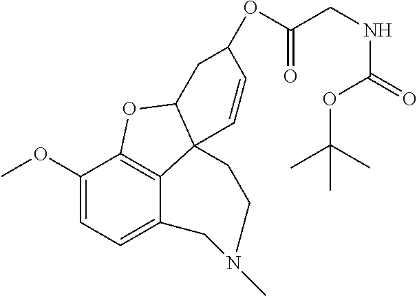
C1(OC)=CC=C2C3=C1OC1C3(C=CC(OC(CNC(=O)OC(C)(C)C)=O)C1)CCN(C)C2
